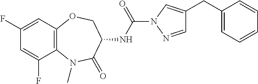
C1(F)=CC2=C(C(F)=C1)N(C)C(=O)C(NC(N1N=CC(CC3=CC=CC=C3)=C1)=O)CO2
